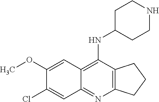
C1(OC)=CC2=C(NC3CCNCC3)C3=C(N=C2C=C1Cl)CCC3
